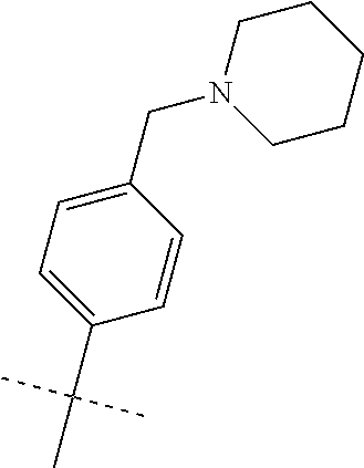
C1=C(CN2CCCCC2)C=CC(C(C)(C)C)=C1
